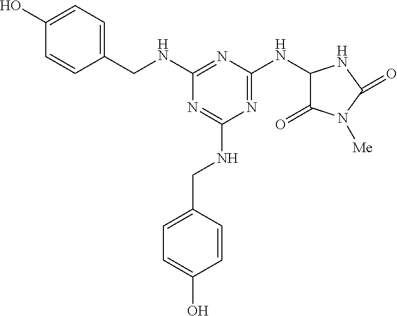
C1(NCC2=CC=C(O)C=C2)=NC(NC2C(=O)N([Me])C(=O)N2)=NC(NCC2=CC=C(O)C=C2)=N1
